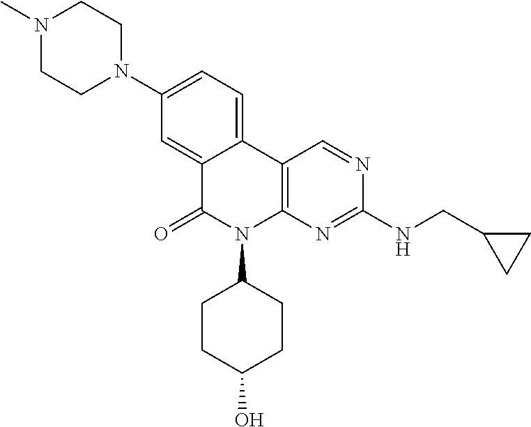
C12=CC(N3CCN(C)CC3)=CC=C1C1=C(N(C3CCC(O)CC3)C2=O)N=C(NCC2CC2)N=C1
